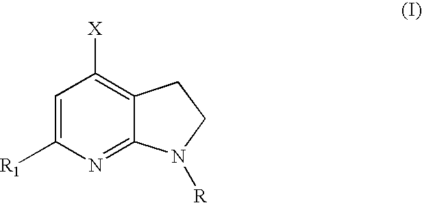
C1=C([R1])N=C2C(=C1[X])CCN2[R]
